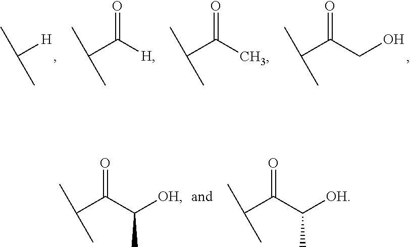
C([H])(C)C.C(C(CO)=O)(C)C.C(C([H])=O)(C)C.C(C(C)=O)(C)C.C(C(C([OH])C)=O)(C)C.C(C(C([OH])C)=O)(C)C
